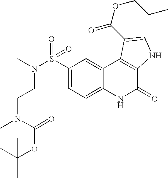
N(S(C1=CC=C2C(=C1)C1=C(C(=O)N2)NC=C1C(OCCC)=O)(=O)=O)(C)CCN(C)C(OC(C)(C)C)=O
